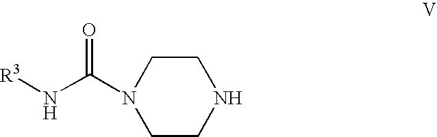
N1CCN(C(N[R3])=O)CC1
